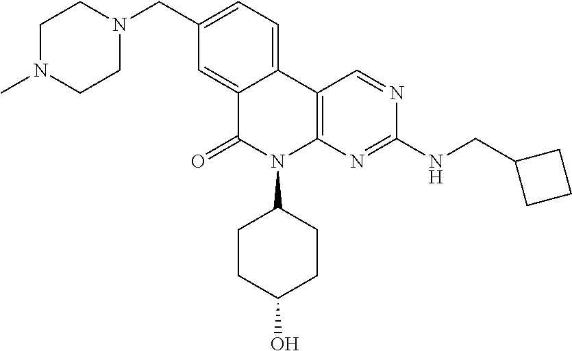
C1N(C)CCN(CC2=CC=C3C(=C2)C(=O)N(C2CCC(O)CC2)C2=C3C=NC(NCC3CCC3)=N2)C1
